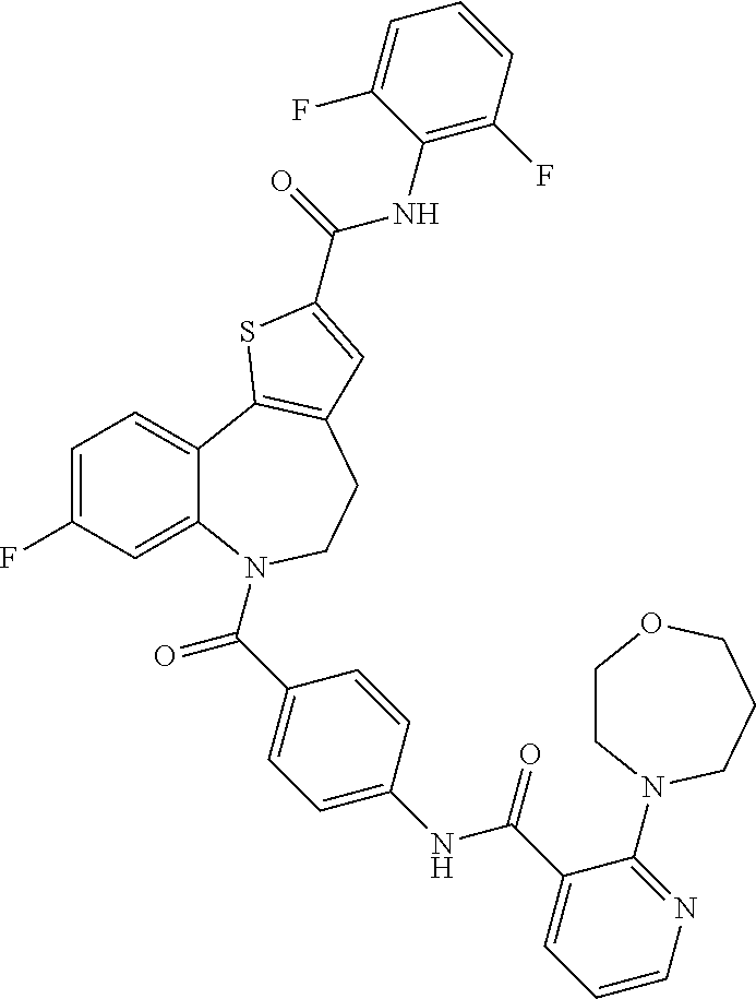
C1=C(F)C=C2C(=C1)C1=C(CCN2C(C2=CC=C(NC(C3=CC=CN=C3N3CCOCCC3)=O)C=C2)=O)C=C(C(=O)NC2=C(F)C=CC=C2F)S1
